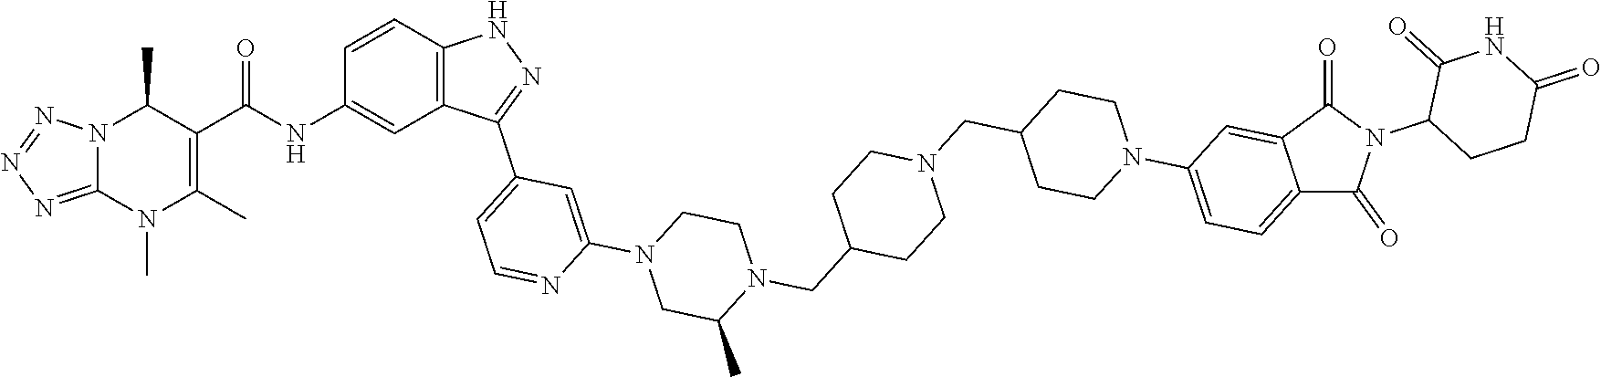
N12C(=NN=N1)N(C)C(C)=C(C(=O)NC1=CC3=C(C=C1)NN=C3C1=CC=NC(N3CC(C)N(CC4CCN(CC5CCN(C6=CC=C7C(=C6)C(=O)N(C6CCC(=O)NC6=O)C7=O)CC5)CC4)CC3)=C1)C2C
